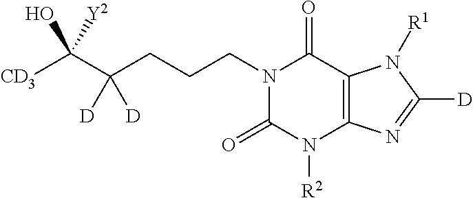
[CD3]C(C(CCCN1C(=O)N([R2])C2=C(C1=O)N([R1])C([D])=N2)([D])[D])(O)[Y2]
